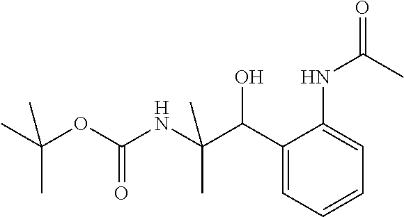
C1(C(C(NC(OC(C)(C)C)=O)(C)C)O)=CC=CC=C1NC(=O)C
